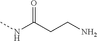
C(C(NC)=O)CN
